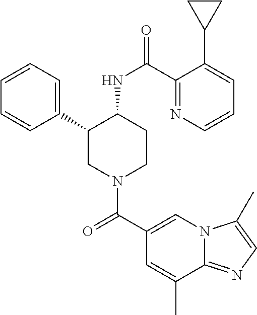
C1=CC=C(C2CN(C(C3=CN4C(=NC=C4C)C(C)=C3)=O)CCC2NC(=O)C2=NC=CC=C2C2CC2)C=C1
